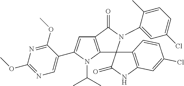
C12=C(C(=O)N(C3=CC(Cl)=CC=C3C)C13C(=O)NC1=C3C=CC(Cl)=C1)C=C(C1=CN=C(OC)N=C1OC)N2C(C)C
